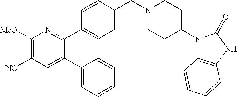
C1([MeO])=C([NC])C=C(C2=CC=CC=C2)C(C2=CC=C(CN3CCC(N4C5=C(NC4=O)C=CC=C5)CC3)C=C2)=N1
